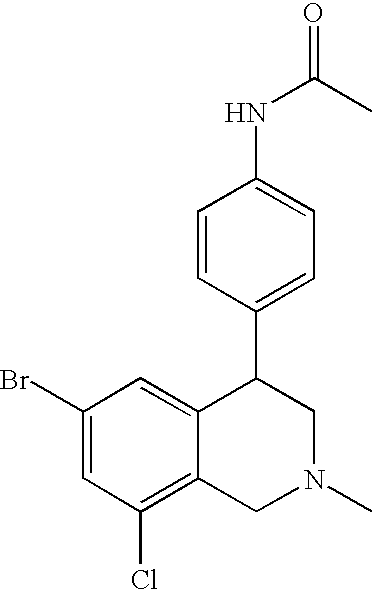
C1(Br)=CC(Cl)=C2C(=C1)C(C1=CC=C(NC(=O)C)C=C1)CN(C)C2
